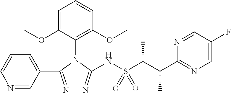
N1=C(C2=CC=CN=C2)N(C2=C(OC)C=CC=C2OC)C(NS(C(C(C2=NC=C(F)C=N2)C)C)(=O)=O)=N1
